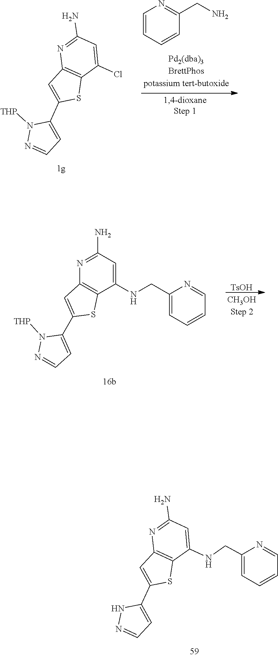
C1=C(C2=CC3=C(C(NCC4=CC=CC=N4)=CC(N)=N3)S2)NN=C1.C1=C(C2=CC3=C(C(NCC4=CC=CC=N4)=CC(N)=N3)S2)N([THP])N=C1.[TsOH].C1(N)=NC2=C(C(Cl)=C1)SC(C1=CC=NN1[THP])=C2.C1=CC=CC(CN)=N1
